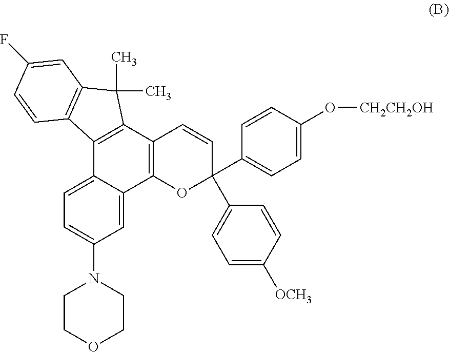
C1=C2C(=CC=C1N1CCOCC1)C1=C(C3=C2OC(C2=CC=C(O[CH2CH2OH])C=C2)(C2=CC=C([OCH3])C=C2)C=C3)C(C)(C)C2=C1C=CC(F)=C2
